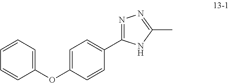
C1=C(OC2=CC=CC=C2)C=CC(C2=NN=C(C)N2)=C1
